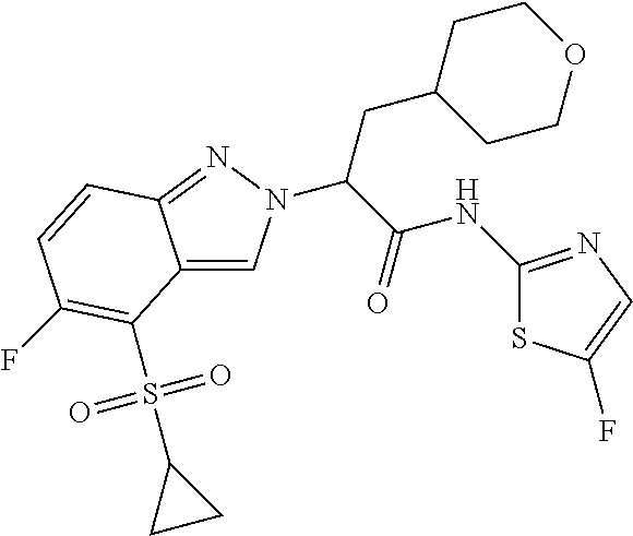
C12=CN(C(C(NC3=NC=C(F)S3)=O)CC3CCOCC3)N=C1C=CC(F)=C2S(C1CC1)(=O)=O
